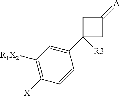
C1C(C2=CC([R1X2])=C([X])C=C2)([R3])CC1=[A]
